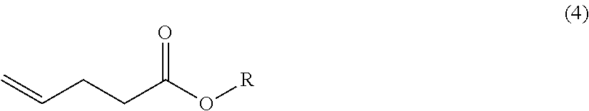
C=CCCC(O[R])=O
